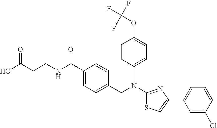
N(C1=NC(C2=CC=CC(Cl)=C2)=CS1)(CC1=CC=C(C(NCCC(O)=O)=O)C=C1)C1=CC=C(OC(F)(F)F)C=C1
